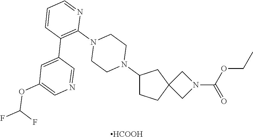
[HCOOH].C1CC2(CC1N1CCN(C3=C(C4=CC(OC(F)F)=CN=C4)C=CC=N3)CC1)CN(C(=O)OCC)C2
